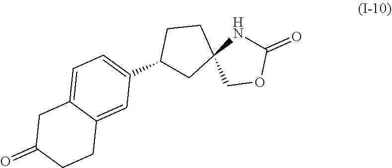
C1(=O)NC2(CO1)CCC(C1=CC=C3C(=C1)CCC(=O)C3)C2
